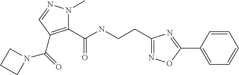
C1(C(NCCC2=NOC(C3=CC=CC=C3)=N2)=O)=C(C(=O)N2CCC2)C=NN1C
